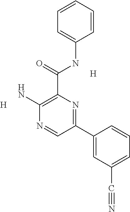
C1=CC=CC(NC(C2=C(N)N=CC(C3=CC(C#N)=CC=C3)=N2)=O)=C1.[H].[H]
